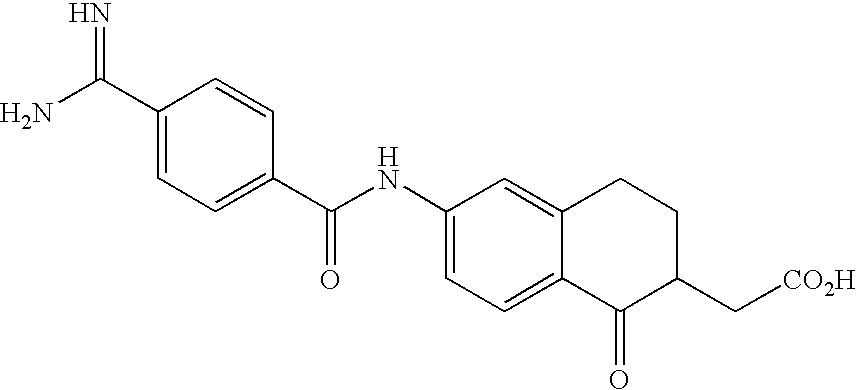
NC(C1=CC=C(C(NC2=CC=C3C(=C2)CCC(C[CO2H])C3=O)=O)C=C1)=N
